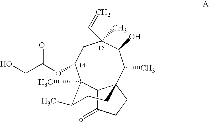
OCC(=O)OC1CC(C=C)(C)C(O)C(C)C23C(C(=o)CC2)C1(C)C(C)CC3
